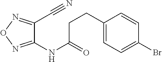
C(C1=CC=C(Br)C=C1)CC(=O)NC1=NON=C1C#N
